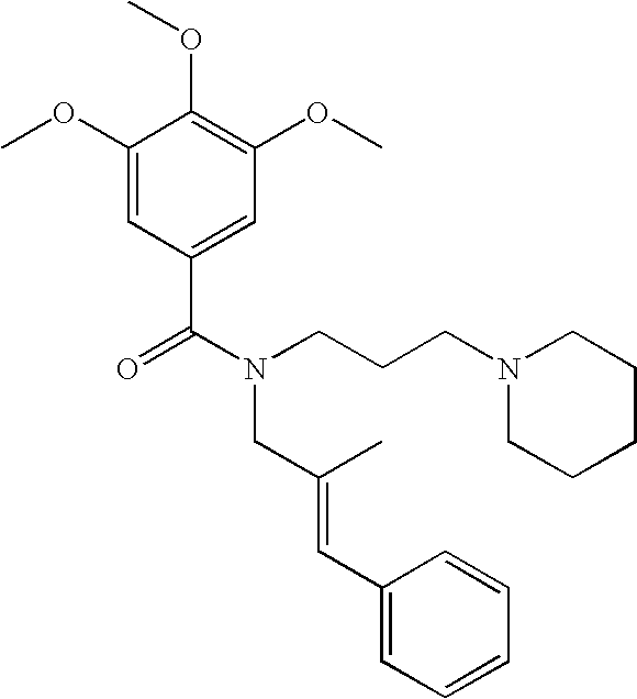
C1(OC)=CC(C(N(CCCN2CCCCC2)CC(=CC2=CC=CC=C2)C)=O)=CC(OC)=C1OC
